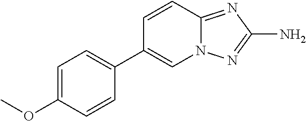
C1=CC2=NC(N)=NN2C=C1C1=CC=C(OC)C=C1
